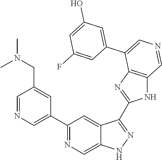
C1(C2=CN=CC(CN(C)C)=C2)=NC=C2C(=C1)C(C1=NC3=C(N1)C=NC=C3C1=CC(O)=CC(F)=C1)=NN2
